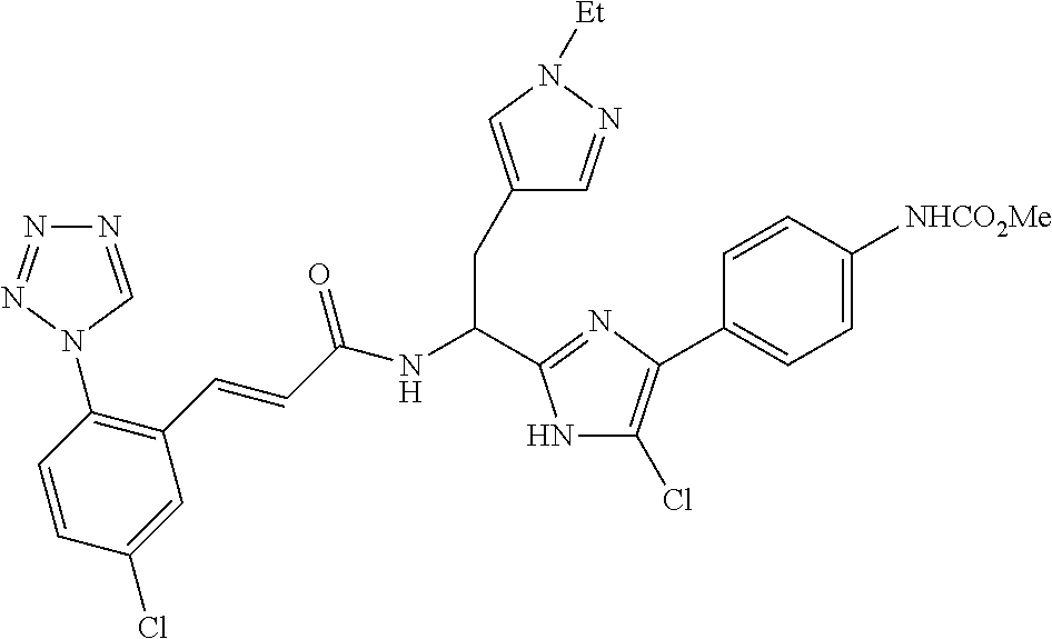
C(NC(CC1=CN([Et])N=C1)C1=NC(C2=CC=C([NHCO2Me])C=C2)=C(Cl)N1)(C=CC1=C(N2N=NN=C2)C=CC(Cl)=C1)=O
